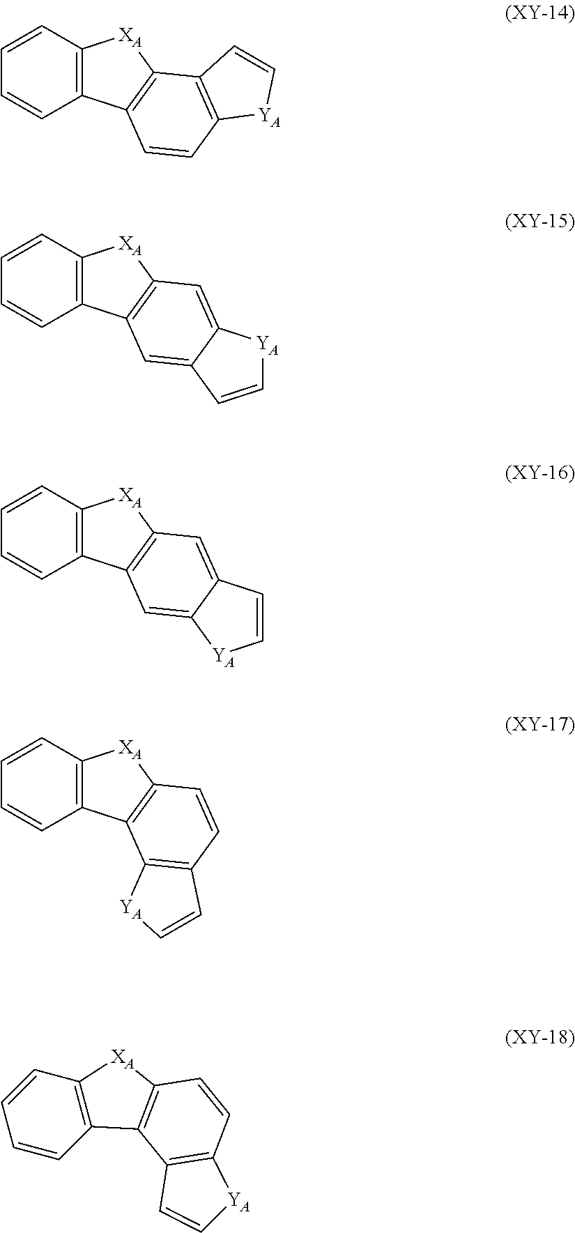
C1=CC2=C(C=C1)C1=C([XA]2)C=C2C(=C1)C=C[YA]2.C1=CC2=C(C=C1)C1=C([XA]2)C=C2C(=C1)[YA]C=C2.C1=CC2=C(C=C1)C1=C([XA]2)C=CC2=C1[YA]C=C2.C1=CC2=C(C=C1)C1=C([XA]2)C2=C(C=C1)[YA]C=C2.C1=CC=CC2=C1[XA]C1=C2C2=C(C=C1)[YA]C=C2
